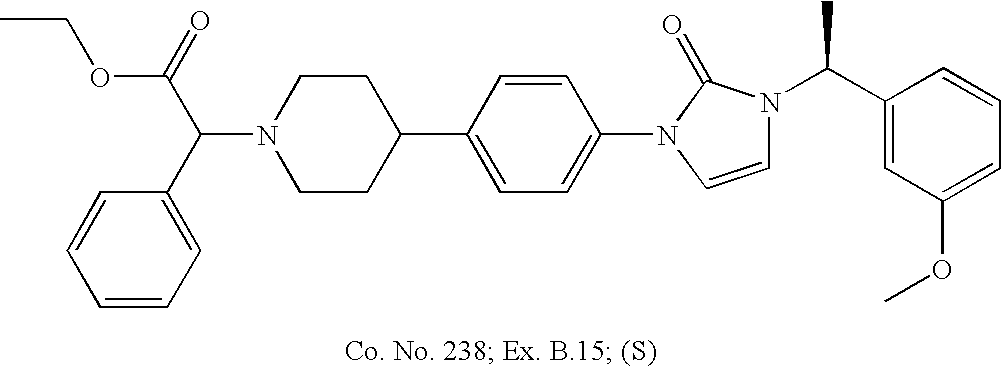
N1(C(C2=CC=CC=C2)C(=O)OCC)CCC(C2=CC=C(N3C=CN(C(C4=CC(OC)=CC=C4)C)C3=O)C=C2)CC1
